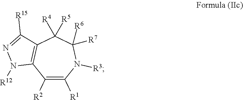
C1([R2])=C([R1])N([R3])C([R7])([R6])C([R4])([R5])C2=C1N([R12])N=C2[R15]
